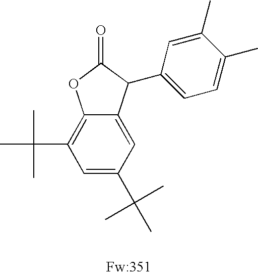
C1=C(C(C)(C)C)C=C2C(=C1C(C)(C)C)OC(=O)C2C1=CC=C(C)C(C)=C1
